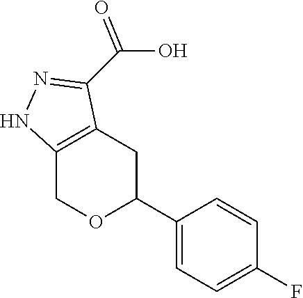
C12=C(CC(C3=CC=C(F)C=C3)OC1)C(C(O)=O)=NN2
